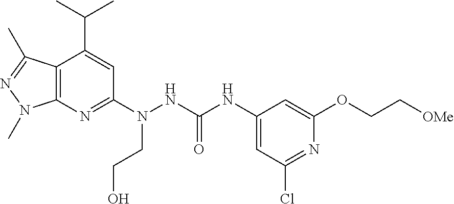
C12=C(N=C(N(CCO)NC(NC3=CC(Cl)=NC(OCC[OMe])=C3)=O)C=C1C(C)C)N(C)N=C2C
